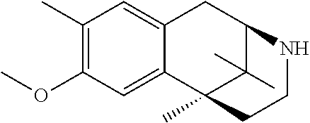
C12=CC(C)=C(OC)C=C1C1(C)C(C)(C)C(C2)NCC1
